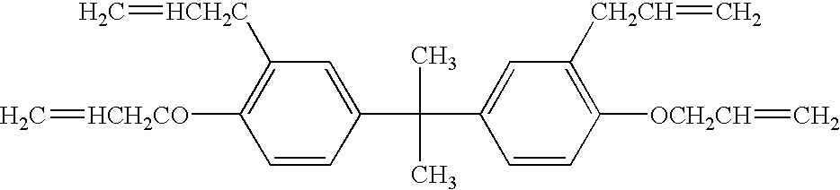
C=[HCH2CO]C1=C([HCH2C]=C)C=C(C(C2=CC([CH2CH]=C)=C([OCH2CH]=C)C=C2)(C)C)C=C1
